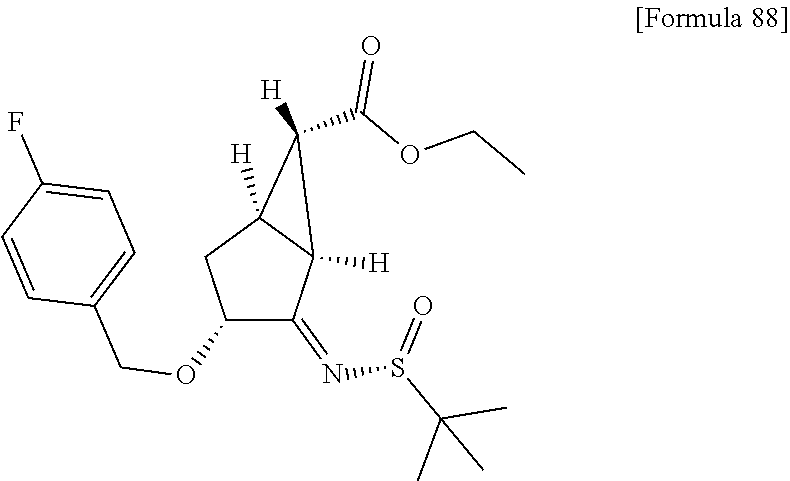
C1(C(OCC)=O)([H])C2([H])C(=NS(C(C)(C)C)=O)C(OCC3=CC=C(F)C=C3)CC12[H]
